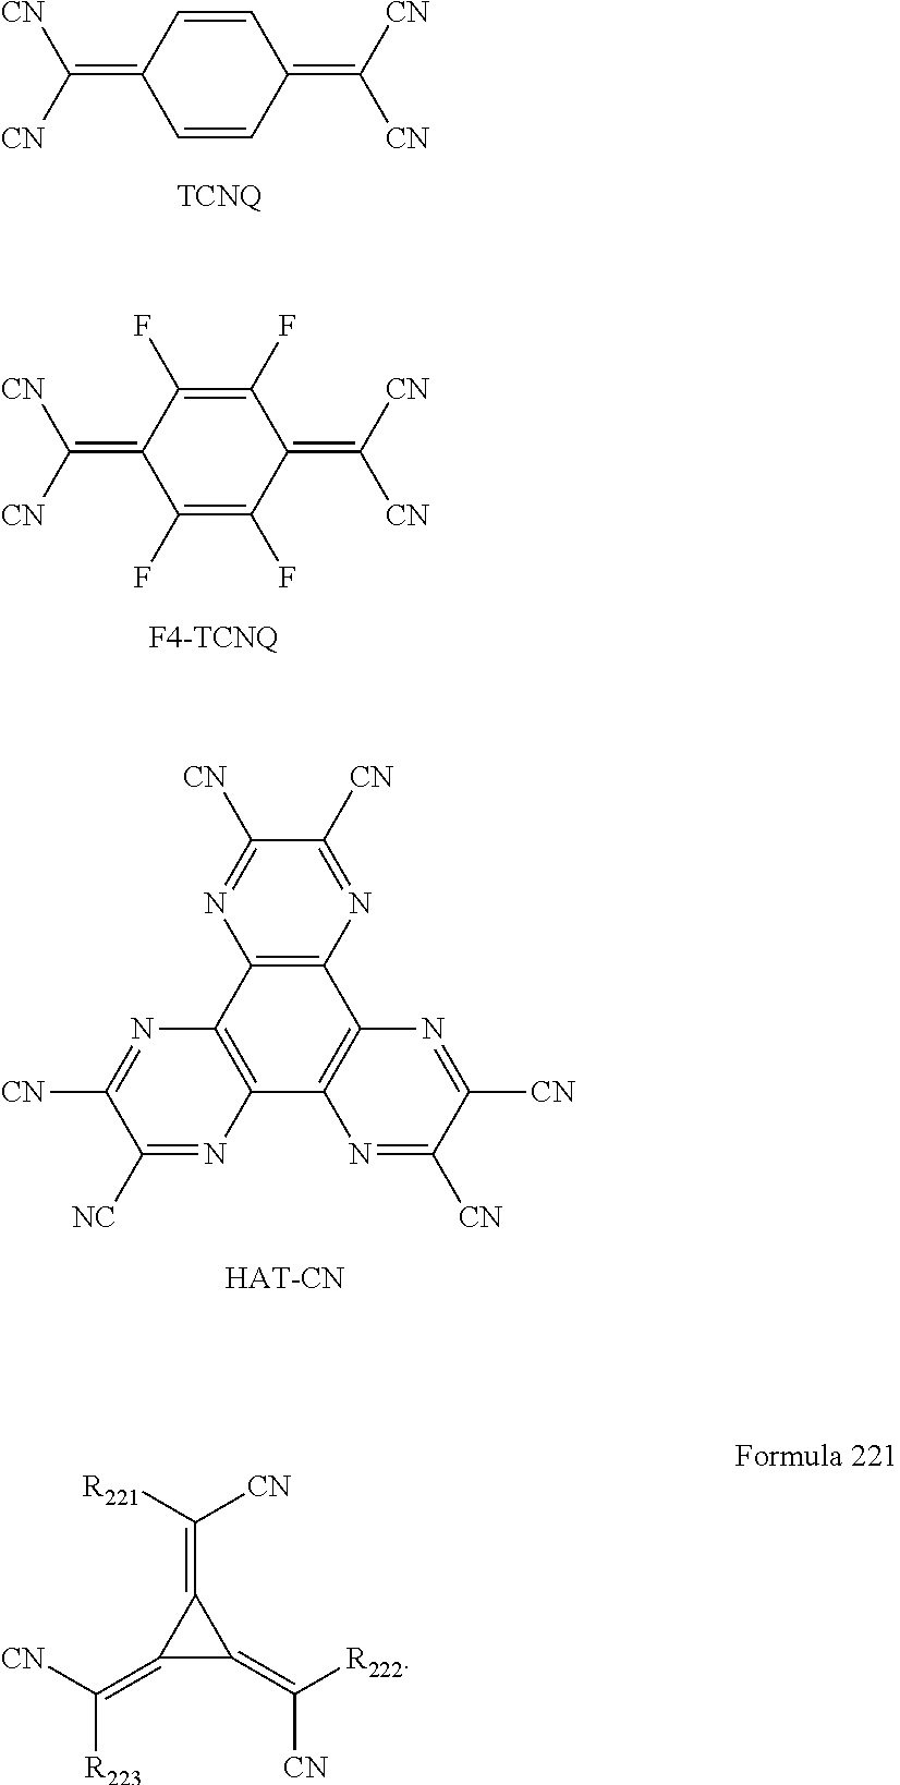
C1(=C([CN])[CN])C=CC(=C([CN])[CN])C=C1.C1(=C([CN])[CN])C(F)=C(F)C(=C([CN])[CN])C(F)=C1F.N1=C([CN])C([CN])=NC2=C1C1=C(C3=C2N=C([CN])C([NC])=N3)N=C([CN])C([CN])=N1.C1(=C([CN])[R223])C(=C([R222])[CN])C1=C([R221])[CN]
